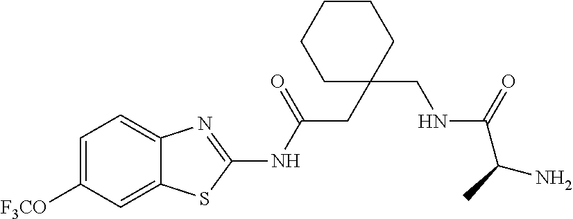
C1=C([F3CO])C=C2C(=C1)N=C(NC(CC1(CNC(=O)C(C)N)CCCCC1)=O)S2
